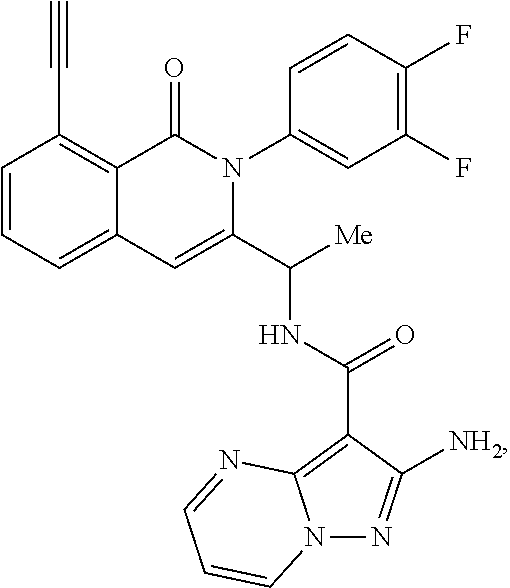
C1=CC=C2C(=C1C#C)C(=O)N(C1=CC(F)=C(F)C=C1)C(C([Me])NC(=O)C1=C3N(N=C1[NH2])C=CC=N3)=C2
